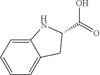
C1=C2NC(C(O)=O)CC2=CC=C1
